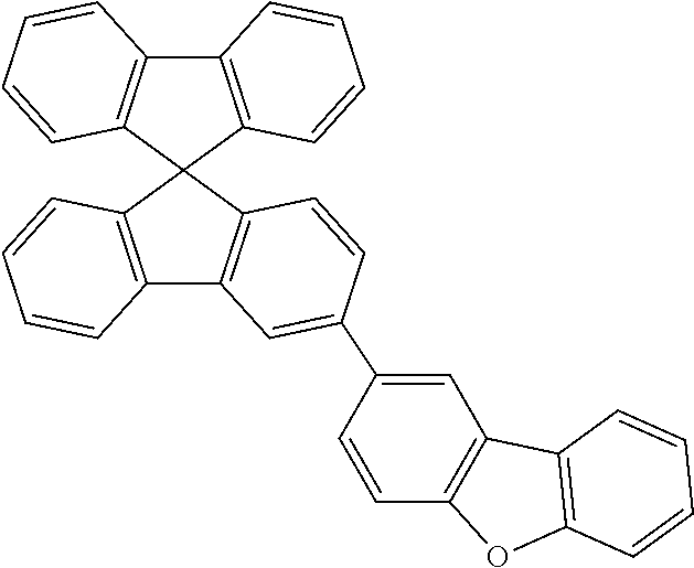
C12=C(C=CC=C1)C1(C3=C2C=CC=C3)C2=C(C3=C1C=CC(C1=CC4=C(C=C1)OC1=C4C=CC=C1)=C3)C=CC=C2
